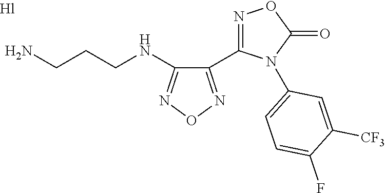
C1(C2=NOC(=O)N2C2=CC=C(F)C([CF3])=C2)=NON=C1NCCCN
